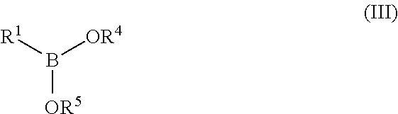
[R1]B([OR4])[OR5]
